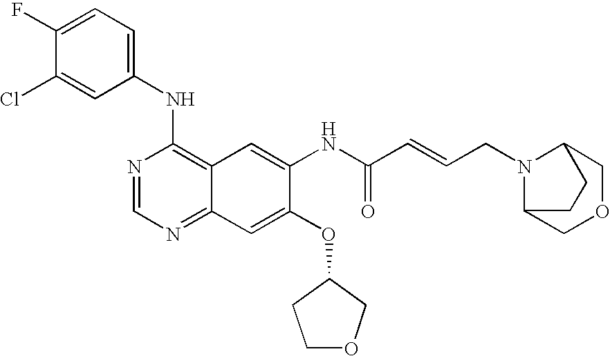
C1(NC2=C3C(=NC=N2)C=C(OC2COCC2)C(NC(C=CCN2C4COCC2CC4)=O)=C3)=CC=C(F)C(Cl)=C1
